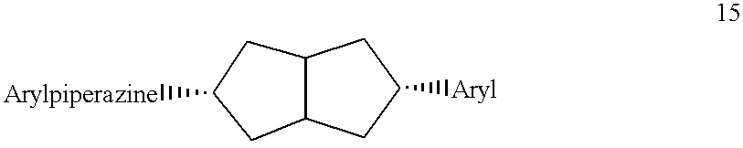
C12CC([Arylpiperazine])CC1CC([Aryl])C2
